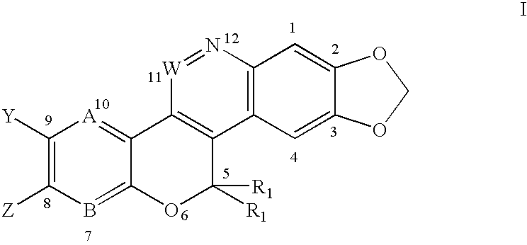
C1([Y])=C([Z])B=C2C(=[A]1)C1=C(C([R1])([R1])O2)C2=C(N=[W]1)C=C1C(=C2)OCO1
